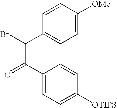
BrC(C(C1=CC=C([OTIPS])C=C1)=O)C1=CC=C([OMe])C=C1
